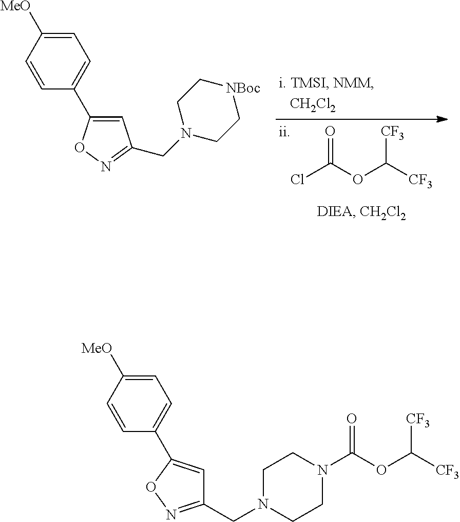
ClC(OC([CF3])[CF3])=O.C1=C([MeO])C=CC(C2=CC(CN3CC[NBoc]CC3)=NO2)=C1.C1=C([MeO])C=CC(C2=CC(CN3CCN(C(OC([CF3])[CF3])=O)CC3)=NO2)=C1
